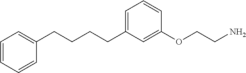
C(CCC1=CC=CC(OCCN)=C1)CC1=CC=CC=C1
